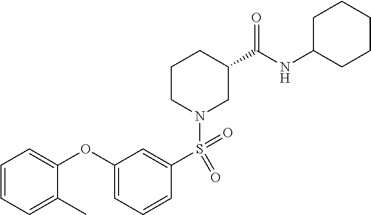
C1C(NC(C2CCCN(S(C3=CC(OC4=CC=CC=C4C)=CC=C3)(=O)=O)C2)=O)CCCC1
